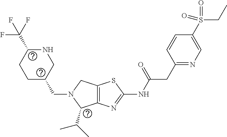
C1C(CN2C(C(C)C)C3=C(C2)SC(NC(CC2=NC=C(S(CC)(=O)=O)C=C2)=O)=N3)CNC(C(F)(F)F)C1
